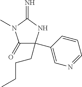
C1(=O)C(C2=CN=CC=C2)(CCCC)NC(=N)N1C
